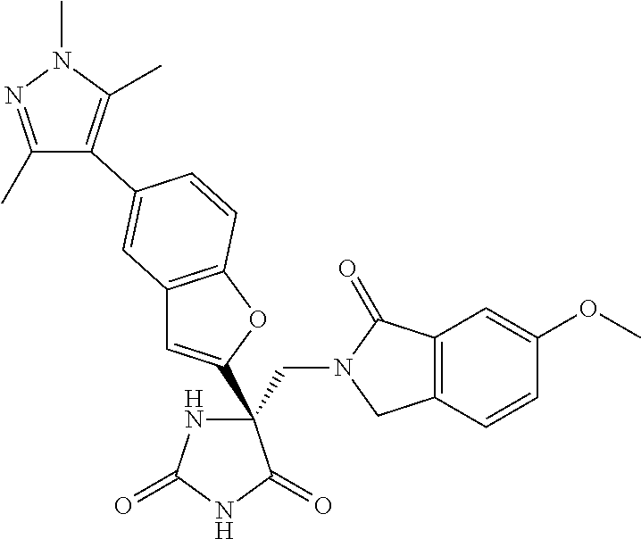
C(C1(C2=CC3=C(O2)C=CC(C2=C(C)N(C)N=C2C)=C3)NC(=O)NC1=O)N1CC2=C(C1=O)C=C(OC)C=C2
